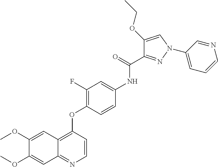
C1(OC)=CC2=C(OC3=C(F)C=C(NC(C4=NN(C5=CC=CN=C5)C=C4OCC)=O)C=C3)C=CN=C2C=C1OC
